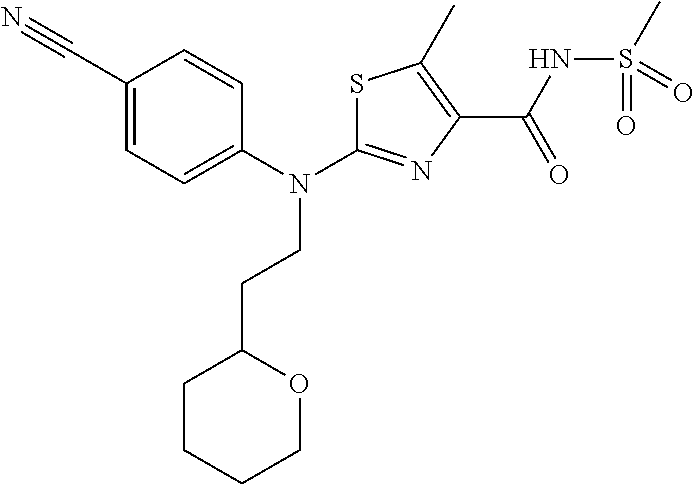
S1C(N(C2=CC=C(C#N)C=C2)CCC2CCCCO2)=NC(C(NS(C)(=O)=O)=O)=C1C
